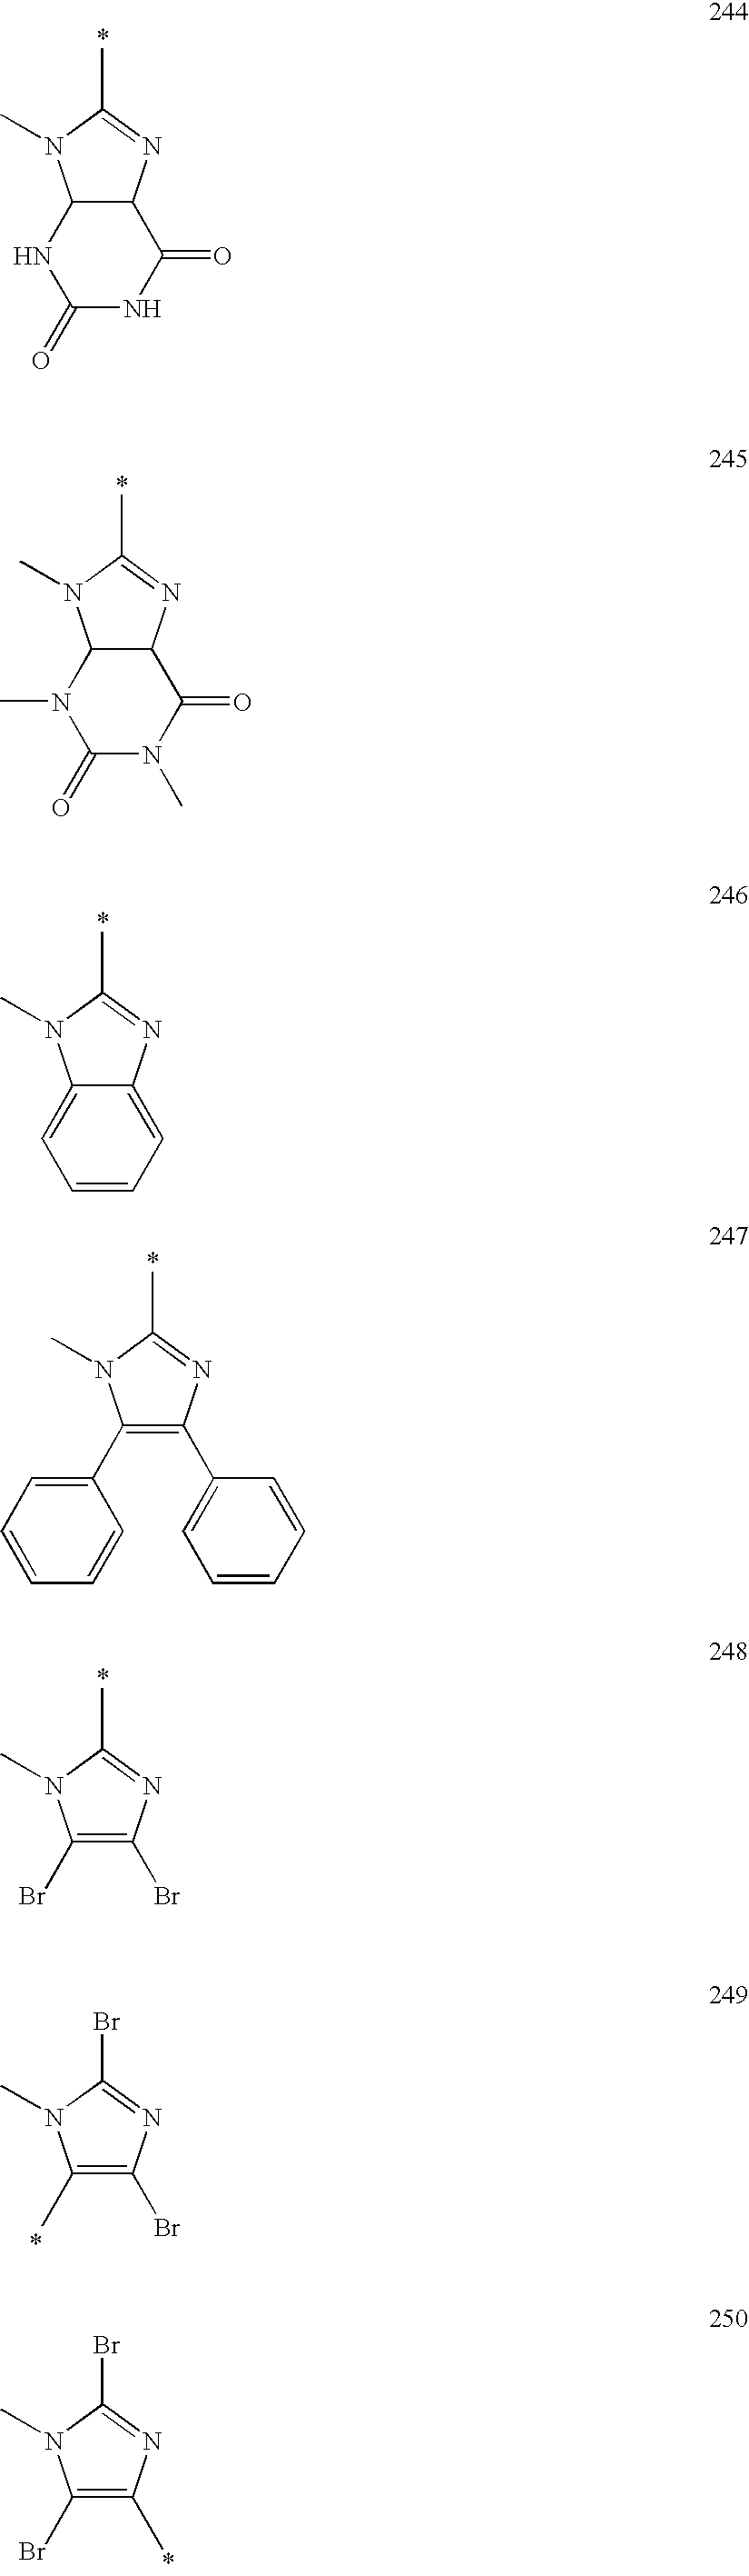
C12C(N=C(C)N1C)C(=O)NC(=O)N2.C12C(N=C(C)N1C)C(=O)N(C)C(=O)N2C.C12=CC=CC=C1N=C(C)N2C.C1(C2=CC=CC=C2)=C(C2=CC=CC=C2)N=C(C)N1C.C1(Br)=C(Br)N=C(C)N1C.C1(C)=C(Br)N=C(Br)N1C.C1(Br)=C(C)N=C(Br)N1C
